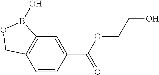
C12=C(C=CC(C(OCCO)=O)=C1)COB2O
